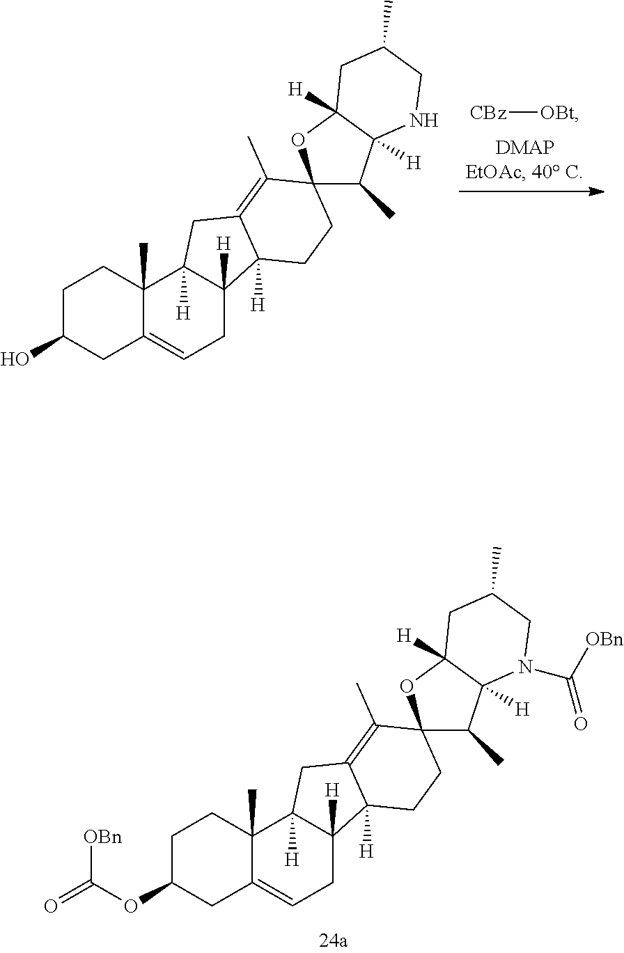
C1C(OC([OBn])=O)CC2=CCC3([H])C([H])(C2(C)C1)CC1=C(C)C2(CCC31[H])C(C)C1([H])C([H])(O2)CC(C)CN1C(=O)[OBn].[CBz][OBt].C1C(O)CC2=CCC3([H])C([H])(C2(C)C1)CC1=C(C)C2(CCC31[H])C(C)C1([H])C([H])(O2)CC(C)CN1
